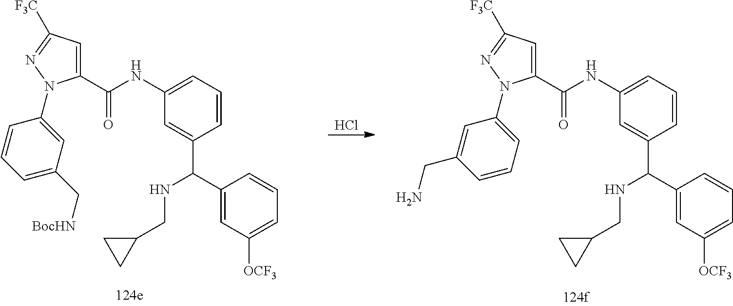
C(C1=CC([F3C])=NN1C1=CC(C[BocHN])=CC=C1)(NC1=CC=CC(C(C2=CC([OCF3])=CC=C2)NCC2CC2)=C1)=O.C(C1=CC([F3C])=NN1C1=CC=CC(CN)=C1)(NC1=CC=CC(C(C2=CC([OCF3])=CC=C2)NCC2CC2)=C1)=O.Cl
